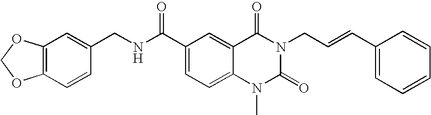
C1=CC(CNC(C2=CC=C3C(=C2)C(=O)N(CC=CC2=CC=CC=C2)C(=O)N3C)=O)=CC2=C1OCO2
